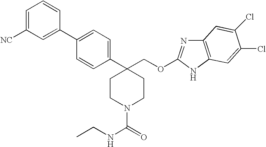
C1=C([NC])C=C(C2=CC=C(C3(COC4=NC5=C(N4)C=C(Cl)C(Cl)=C5)CCN(C(NCC)=O)CC3)C=C2)C=C1
